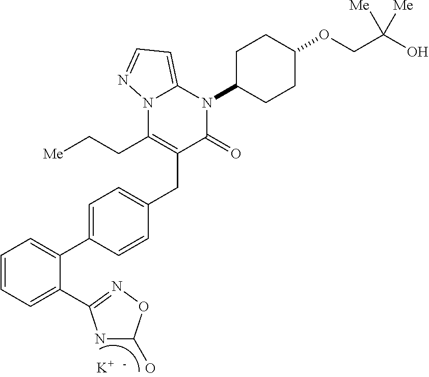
C1=CC=C(C2=NOC(O)N2)C(C2=CC=C(CC3=C(CC[Me])N4C(=CC=N4)N(C4CCC(OCC(O)([Me])[Me])CC4)C3=O)C=C2)=C1.[K]
